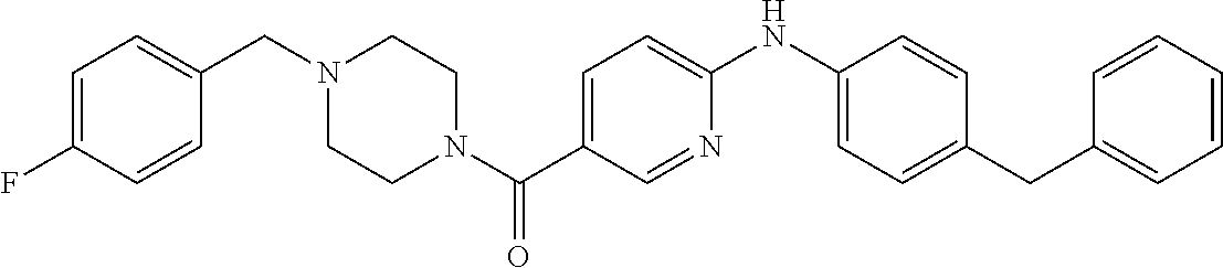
C1=C(F)C=CC(CN2CCN(C(C3=CC=C(NC4=CC=C(CC5=CC=CC=C5)C=C4)N=C3)=O)CC2)=C1
